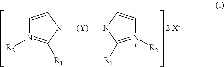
C1=CN([(Y)]N2C([R1])=N([R2])C=C2)C([R1])=N1[R2]
